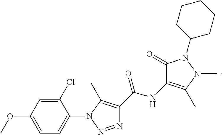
C1(=O)C(NC(C2=C(C)N(C3=CC=C(OC)C=C3Cl)N=N2)=O)=C(C)N(C)N1C1CCCCC1
